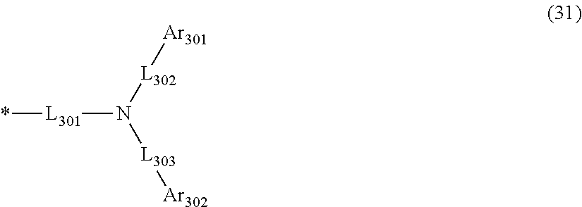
[L301](N([L302][Ar301])[L303][Ar302])*
